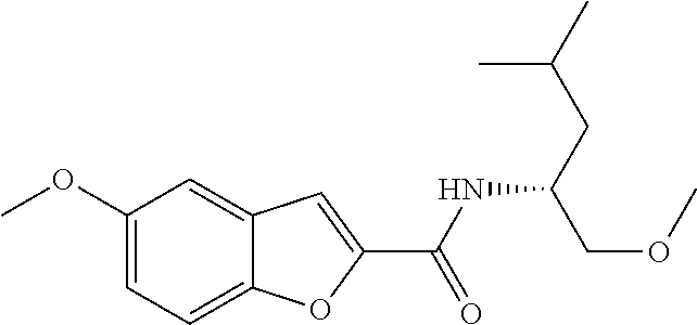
C1(OC)=CC=C2C(=C1)C=C(C(NC(COC)CC(C)C)=O)O2
